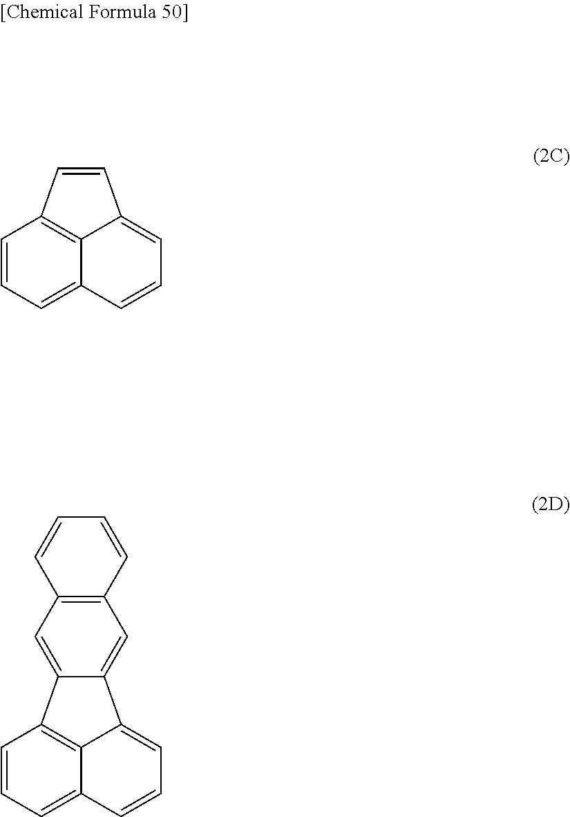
C1=CC2=C3C(=CC=C2)C=CC=C13.C12=CC3=C(C=C1C1=C4C(=CC=C1)C=CC=C24)C=CC=C3
